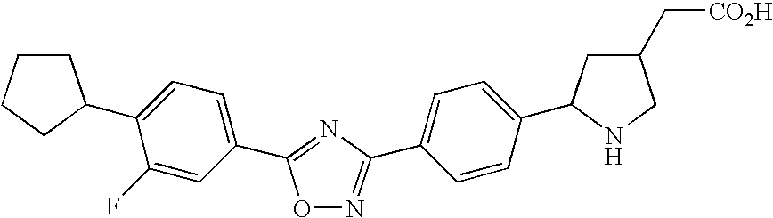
O1N=C(C2=CC=C(C3CC(C[CO2H])CN3)C=C2)N=C1C1=CC=C(C2CCCC2)C(F)=C1
